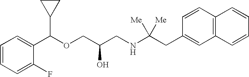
C1=CC=C(F)C(C(OCC(CNC(CC2=CC3=C(C=C2)C=CC=C3)([Me])[Me])O)C2CC2)=C1
